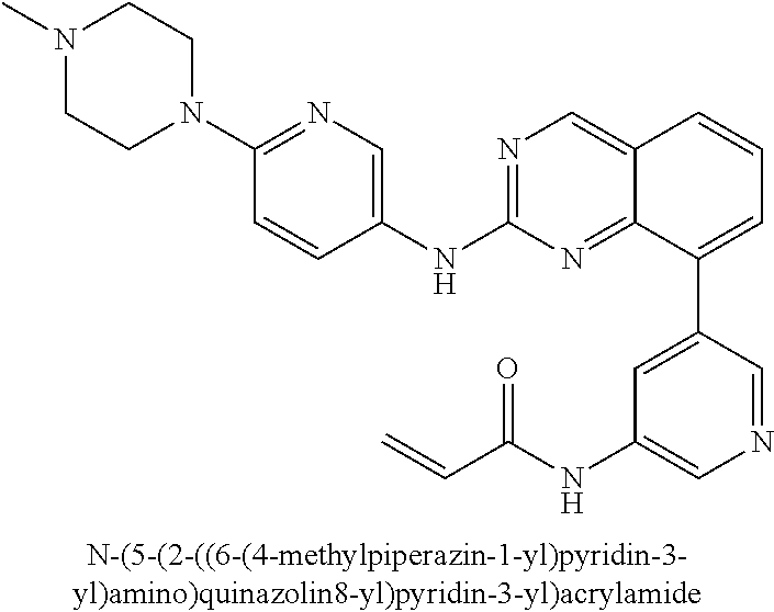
N1=C(NC2=CN=C(N3CCN(C)CC3)C=C2)N=C2C(=C1)C=CC=C2C1=CC(NC(C=C)=O)=CN=C1
